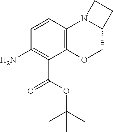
NC1=C(C(OC(C)(C)C)=O)C2=C(C=C1)N1C(CO2)CC1
